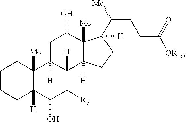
C1CCC2([H])C([Me])(C1)C1([H])C([H])(C([R7])C2O)C2([H])C([Me])(C(O)C1)C(C([Me])CCC([OR18])=O)([H])CC2
